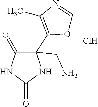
O1C=NC(C)=C1C1(CN)C(=O)NC(=O)N1.Cl
